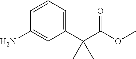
C1=CC=C(C(C(OC)=O)(C)C)C=C1N
